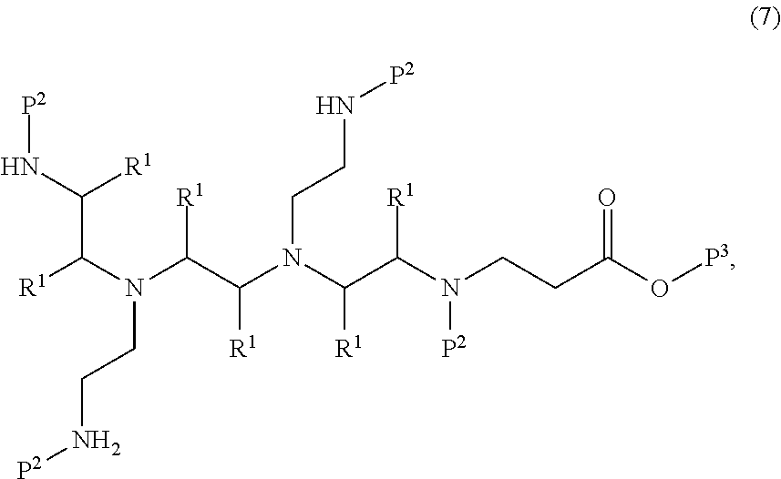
N(CCN[P2])(C(C(N(CCN[P2])C(C(N(CCC(=O)O[P3])[P2])[R1])[R1])[R1])[R1])C(C(N[P2])[R1])[R1]
